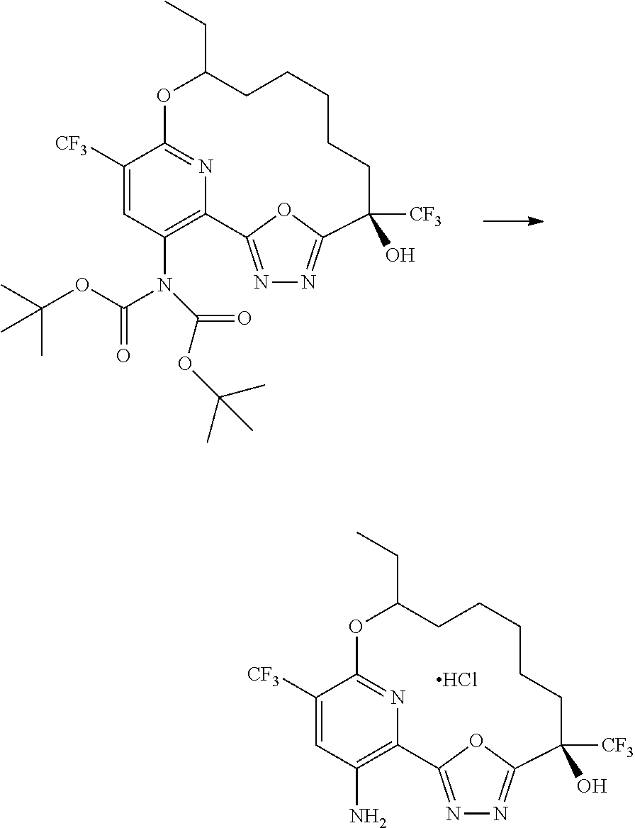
N1=C2OC(=N1)C([CF3])(O)CCCCCC(CC)OC1=NC2=C(N)C=C1[CF3].Cl.N1=C2OC(=N1)C([CF3])(O)CCCCCC(CC)OC1=NC2=C(N(C(=O)OC(C)(C)C)C(=O)OC(C)(C)C)C=C1[CF3]
